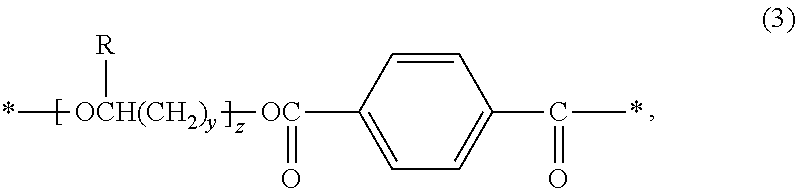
[OCH(CH2)y]([OC](C1=CC=C(C(C)=O)C=C1)=O)(C)[R]
